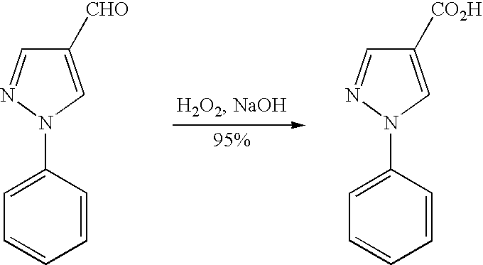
C1=CC(N2C=C([CHO])C=N2)=CC=C1.C1=CC(N2C=C([CO2H])C=N2)=CC=C1
